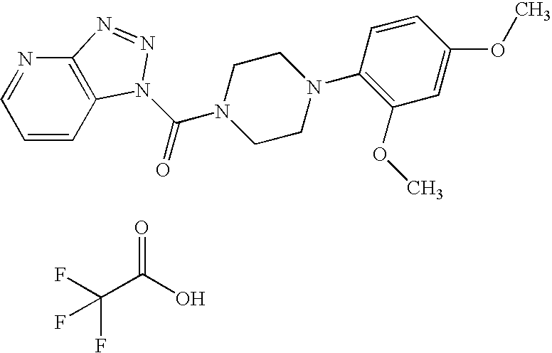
C1=CC2=C(N=C1)N=NN2C(=O)N1CCN(C2=C(OC)C=C(OC)C=C2)CC1.O=C(O)C(F)(F)F
